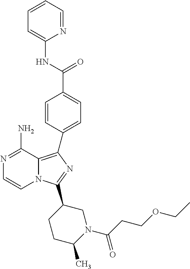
N1=C(N)C2=C(C3=CC=C(C(=O)NC4=CC=CC=N4)C=C3)N=C(C3CCC(C)N(C(=O)CCOCC)C3)N2C=C1
